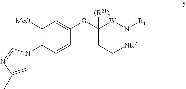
C1([G]C2=CC([MeO])=C(N3C=C(C)N=C3)C=C2)([(R21)v])CC[NR2]N([R1])[W]1
